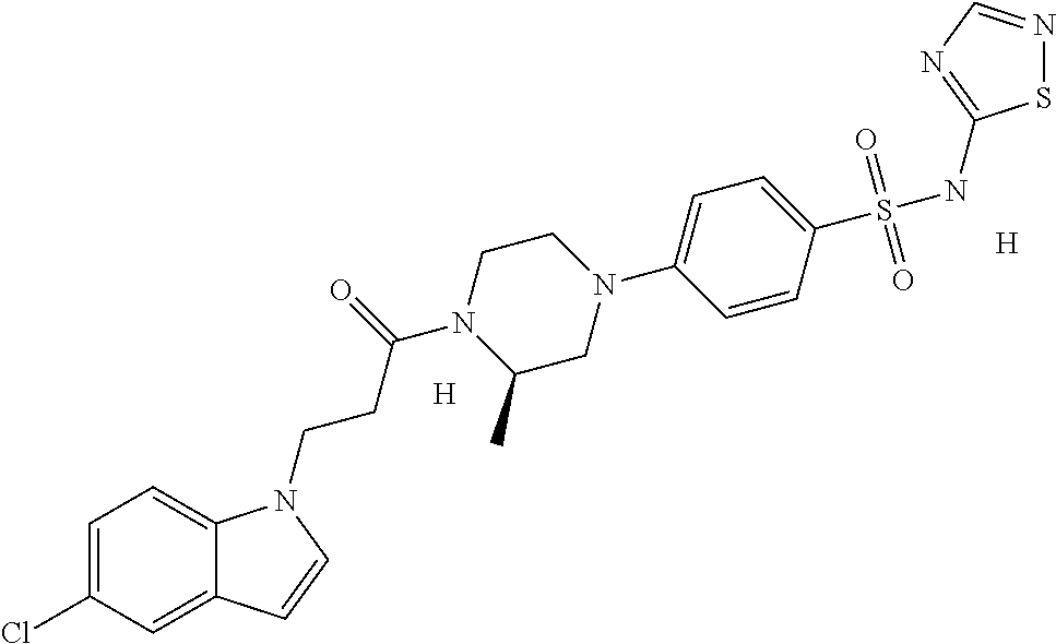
[H].[H].C1=C(Cl)C=C2C(=C1)N(CCC(N1CCN(C3=CC=C(S(NC4=NC=NS4)(=O)=O)C=C3)CC1C)=O)C=C2
